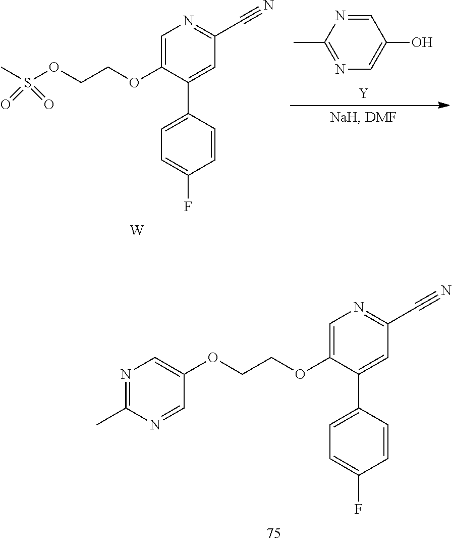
C1=C(OCCOC2=CN=C(C)N=C2)C(C2=CC=C(F)C=C2)=CC(C#N)=N1.C1=C(OCCOS(C)(=O)=O)C(C2=CC=C(F)C=C2)=CC(C#N)=N1.[W].CC1=NC=C(O)C=N1.[Y]
